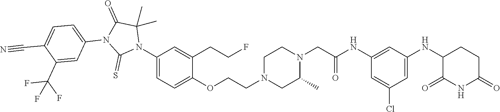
C1=C(Cl)C=C(NC2C(=O)NC(=O)CC2)C=C1NC(CN1CCN(CCOC2=CC=C(N3C(C)(C)C(=O)N(C4=CC=C(C#N)C(C(F)(F)F)=C4)C3=S)C=C2CCF)CC1C)=O
